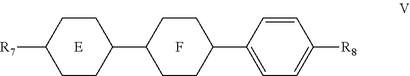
C1(C2CCC(C3=CC=C([R8])C=C3)CC2)CCC([R7])CC1.[E].F
